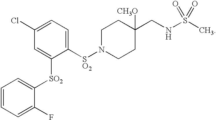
N1([SO2]C2=CC=C(Cl)C=C2[SO2]C2=CC=CC=C2F)CCC(CNS(C)(=O)=O)([CH3O])CC1
